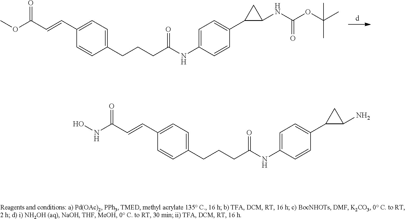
C1=C(C=CC(OC)=O)C=CC(CCCC(NC2=CC=C(C3C(NC(OC(C)(C)C)=O)C3)C=C2)=O)=C1.C1=C(C=CC(NO)=O)C=CC(CCCC(NC2=CC=C(C3C(N)C3)C=C2)=O)=C1
